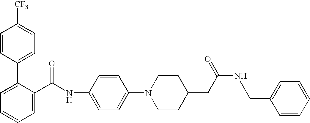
C1=CC(C2=CC=CC=C2C(NC2=CC=C(N3CCC(CC(=O)N)CC3)C=C2)=O)=CC=C1[CF3].CCC1=CC=CC=C1
